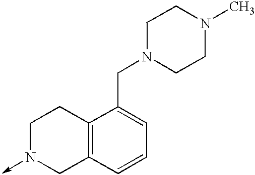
C1N(->C)CC2=C(C1)C(CN1CCN(C)CC1)=CC=C2
